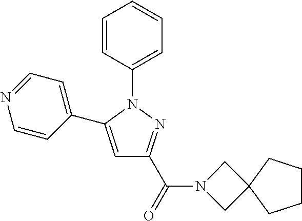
C1=CC(N2C(C3=CC=NC=C3)=CC(C(=O)N3CC4(C3)CCCC4)=N2)=CC=C1
